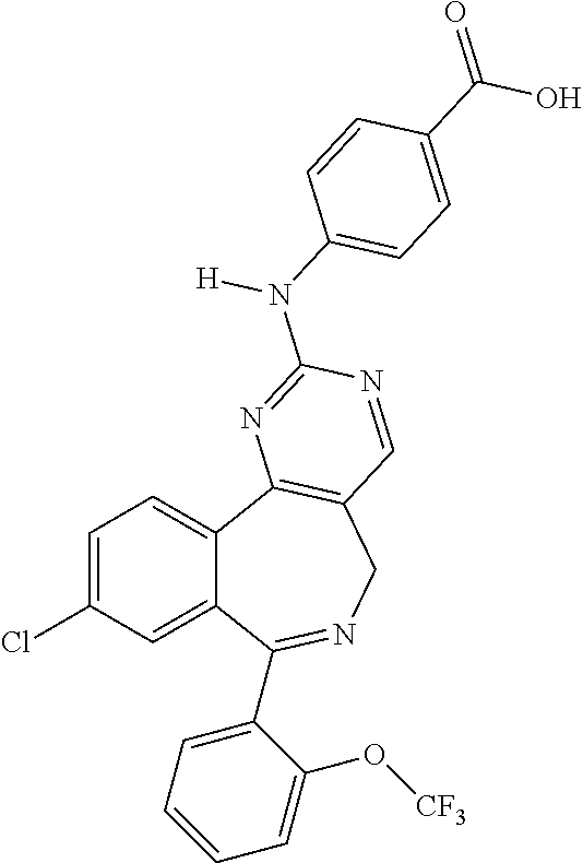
C1=C(Cl)C=C2C(=C1)C1=C(CN=C2C2=CC=CC=C2O[CF3])C=NC(N([H])C2=CC=C(C(O)=O)C=C2)=N1
